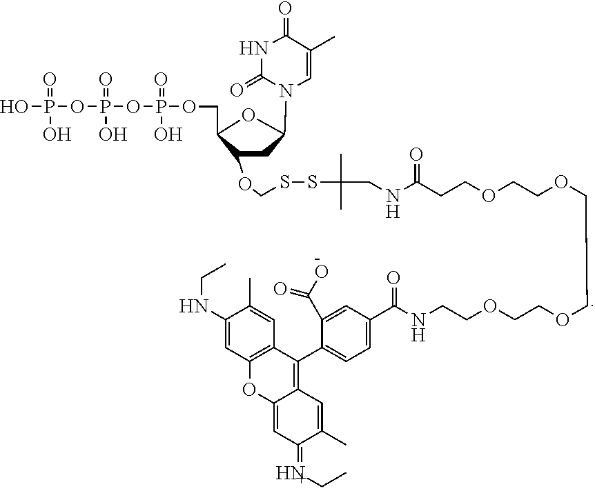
OP(=O)(O)OP(OP(OCC1OC(N2C=C(C)C(=O)NC2=O)CC1OCSSC(C)(C)CNC(CCOCCOCCOCCOCCNC(C1=CC=C(C2=C3C(=CC(=NCC)C(C)=C3)OC3=C2C=C(C)C(NCC)=C3)C(C(O)=O)=C1)=O)=O)(O)=O)(O)=O
